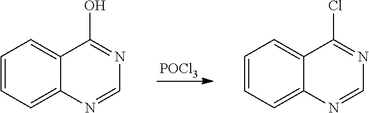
[POCl3].C1=CC=C2C(=C1)C(O)=NC=N2.C1=CC=C2C(=C1)C(Cl)=NC=N2
